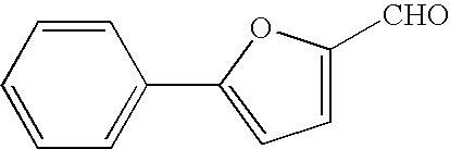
C1=C([CHO])OC(C2=CC=CC=C2)=C1
